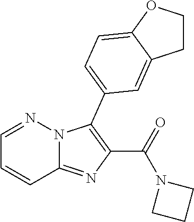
C12=NC(C(=O)N3CCC3)=C(C3=CC=C4OCCC4=C3)N1N=CC=C2
